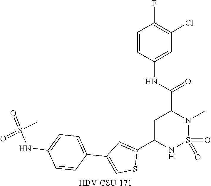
C1C(C2=CC(C3=CC=C(NS(=O)(C)=O)C=C3)=CS2)NS(=O)(=O)N(C)C1C(NC1=CC(Cl)=C(F)C=C1)=O.[HBV-CSU-171]
